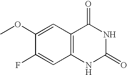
C12=C(C=C(OC)C(F)=C1)C(=O)NC(=O)N2
